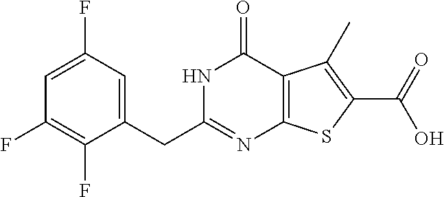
C1(CC2=NC3=C(C(=O)N2)C(C)=C(C(O)=O)S3)=CC(F)=CC(F)=C1F
